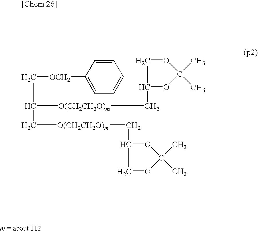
C1=CC([OCH2]CC([O(CH2CH2O)m]CC2COC(C)(C)O2)C[O(CH2CH2O)m]CC2OC(C)(C)OC2)=CC=C1
